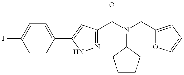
N1=C(C(=O)N(CC2=CC=CO2)C2CCCC2)C=C(C2=CC=C(F)C=C2)N1
